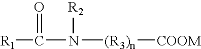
C(=O)(N([R2])[(R3)n][COOM])[R1]
